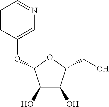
C1(O)C(O)C(CO)OC1OC1=CN=CC=C1
